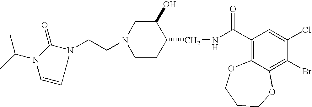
C(CN1CCC(CNC(C2=C3C(=C(Br)C(Cl)=C2)OCCCO3)=O)C(O)C1)N1C(=O)N(C(C)C)C=C1
